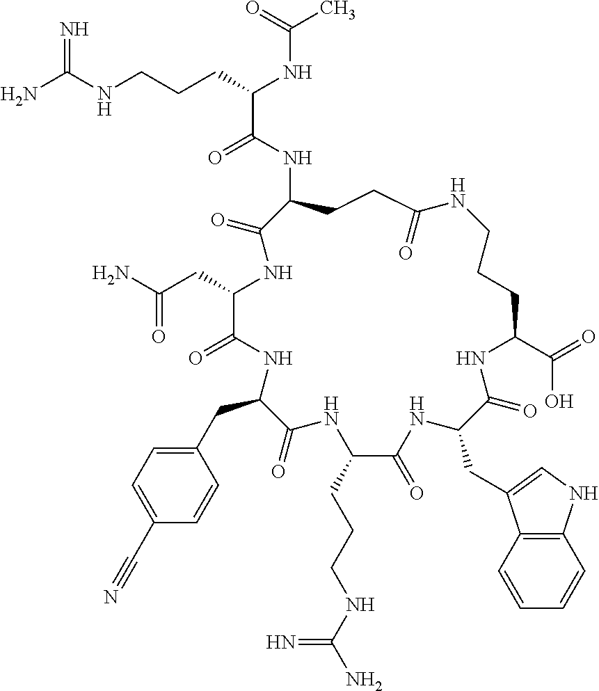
NC(NCCCC(NC(C)=O)C(=O)NC1CCC(=O)NCCCC(C(=O)O)NC(=O)C(CC2=CNC3=C2C=CC=C3)NC(=O)C(CCCNC(N)=N)NC(=O)C(CC2=CC=C(C#N)C=C2)NC(=O)C(CC(N)=O)NC1=O)=N
